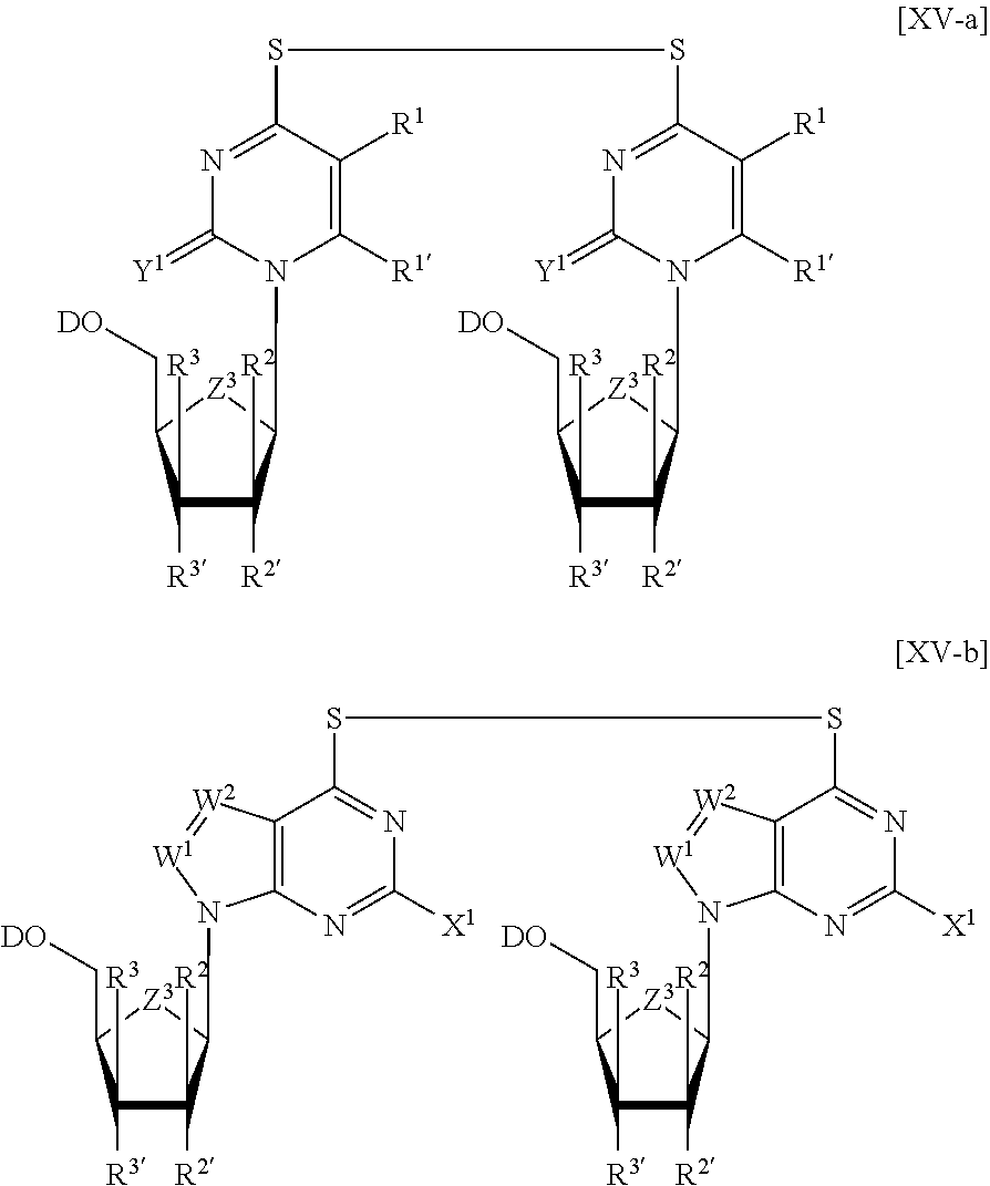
N1=C(SSC2=NC(=[Y1])N(C3C([R2])([R2])C([R3])([R3])C(C[DO])[Z3]3)C([R1])=C2[R1])C([R1])=C([R1])N(C2C([R2])([R2])C([R3])([R3])C(C[DO])[Z3]2)C1=[Y1].C12=C(N=C([X1])N=C1SSC1=NC([X1])=NC3=C1[W2]=[W1]N3C1C([R2])([R2])C([R3])([R3])C(C[DO])[Z3]1)N(C1C([R2])([R2])C([R3])([R3])C(C[DO])[Z3]1)[W1]=[W2]2
